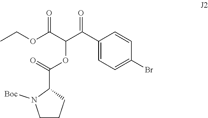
CCOC(C(C(C1=CC=C(Br)C=C1)=O)OC(=O)C1CCCN1[Boc])=O
